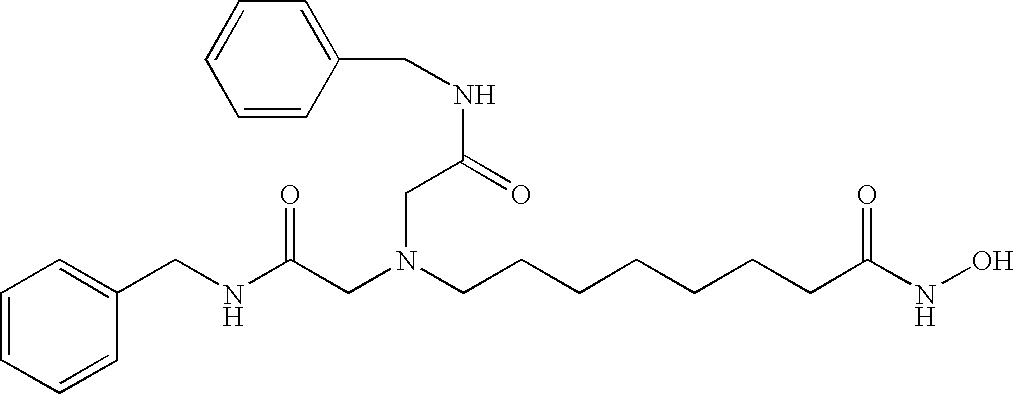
C1=CC=CC(CNC(CN(CCCCCCCC(NO)=O)CC(NCC2=CC=CC=C2)=O)=O)=C1
